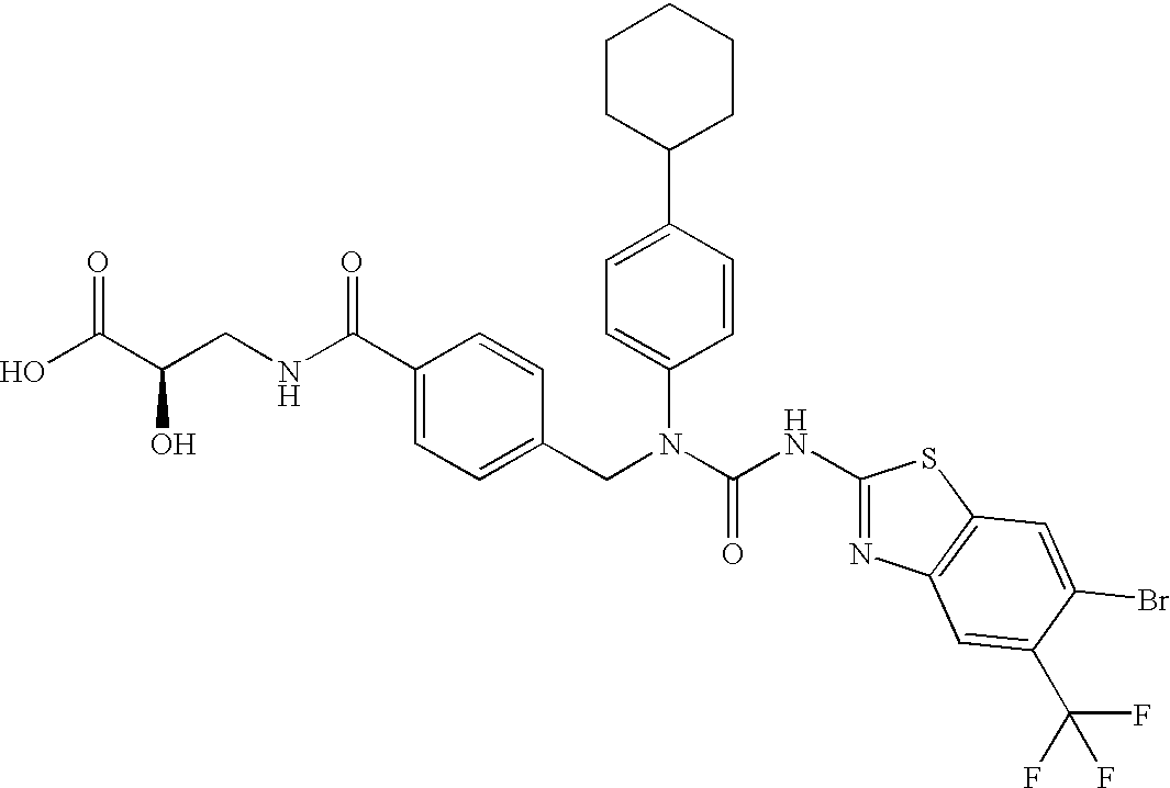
OC(C(CNC(C1=CC=C(CN(C(NC2=NC3=C(S2)C=C(Br)C(C(F)(F)F)=C3)=O)C2=CC=C(C3CCCCC3)C=C2)C=C1)=O)O)=O
